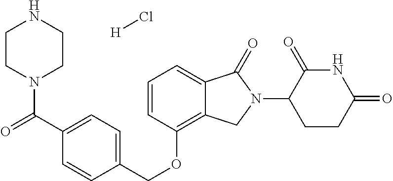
C(OC1=C2C(=CC=C1)C(=O)N(C1C(=O)NC(=O)CC1)C2)C1=CC=C(C(N2CCNCC2)=O)C=C1.Cl[H]
